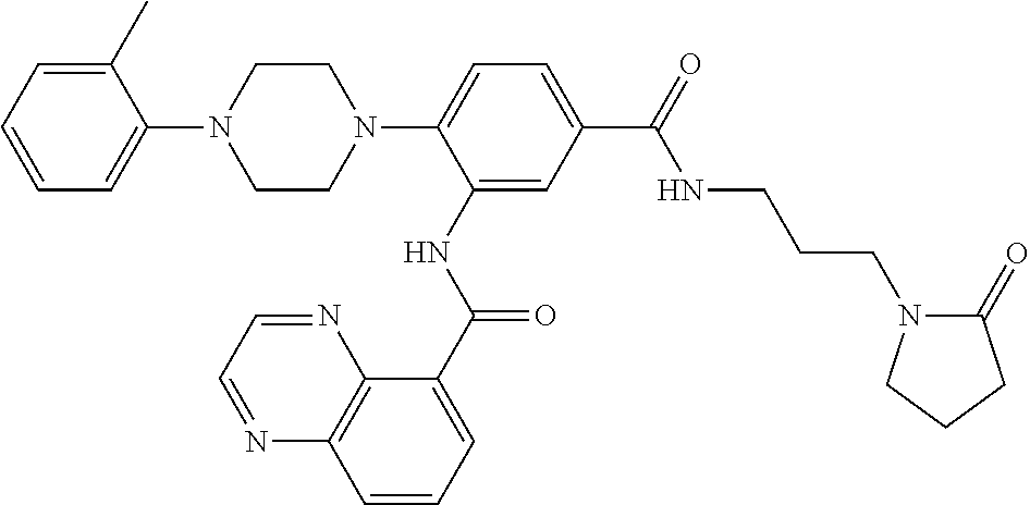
C1=C(C)C(N2CCN(C3=CC=C(C(NCCCN4C(=O)CCC4)=O)C=C3NC(=O)C3=CC=CC4=C3N=CC=N4)CC2)=CC=C1
